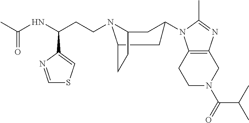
C1N(C(C(C)C)=O)CC2=C(C1)N(C1CC3N(CCC(C4=CSC=N4)NC(C)=O)C(CC3)C1)C(C)=N2
